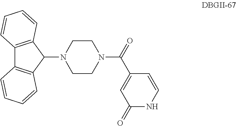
C12=C(C(N3CCN(C(C4=CC(=O)NC=C4)=O)CC3)C3=C1C=CC=C3)C=CC=C2
